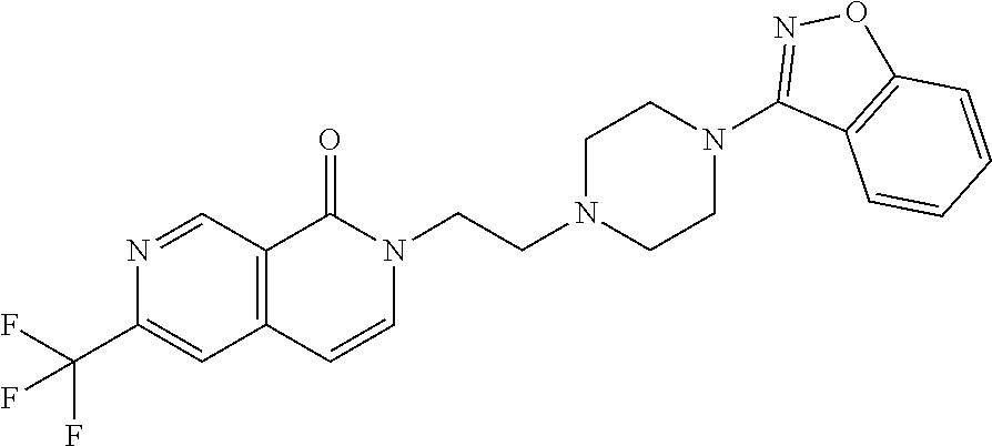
FC(F)(F)C1=CC2=C(C=N1)C(=O)N(CCN1CCN(C3=NOC4=C3C=CC=C4)CC1)C=C2
